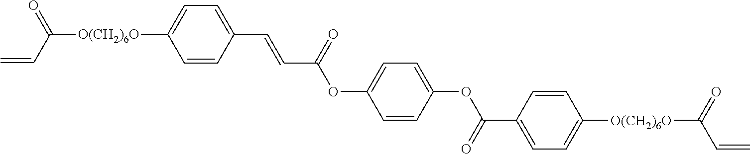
C=CC([O(CH2)6O]C1=CC=C(C=CC(OC2=CC=C(OC(=O)C3=CC=C([O(CH2)6O]C(C=C)=O)C=C3)C=C2)=O)C=C1)=O
